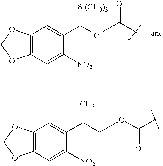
C1=C([NO2])C(C(OC(C)=O)[Si(CH3)3])=CC2=C1OCO2.C1=C([NO2])C(C(COC(C)=O)C)=CC2=C1OCO2
